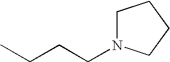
C1N(CCCC)CCC1
